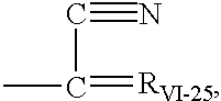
C(C(C)=[RVI-25])#N
